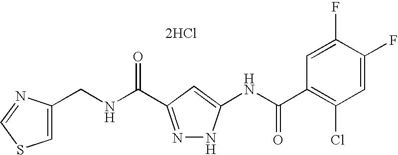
C(NC(=O)C1=NNC(NC(C2=C(Cl)C=C(F)C(F)=C2)=O)=C1)C1=CSC=N1.[2HCl]
